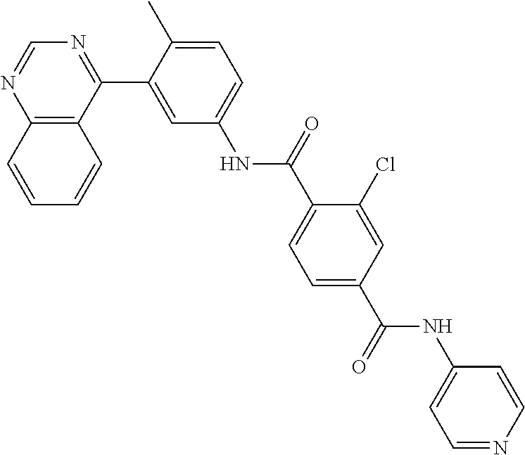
C12=C(C(C3=CC(NC(C4=CC=C(C(NC5=CC=NC=C5)=O)C=C4Cl)=O)=CC=C3C)=NC=N1)C=CC=C2
